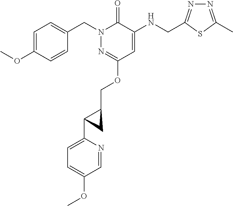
N1(CC2=CC=C(OC)C=C2)N=C(OCC2C(C3=CC=C(OC)C=N3)C2)C=C(NCC2=NN=C(C)S2)C1=O
